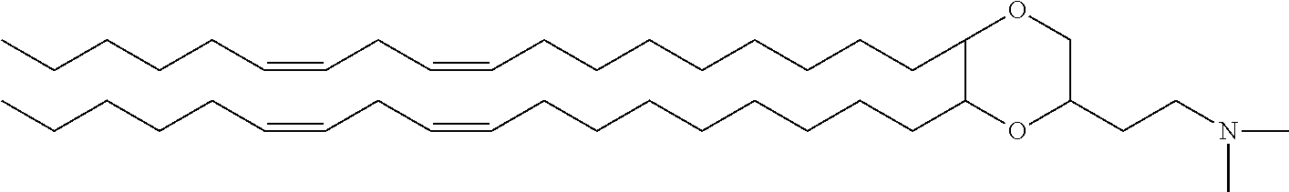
C1(CCCCCCCCC=CCC=CCCCCC)C(CCCCCCCCC=CCC=CCCCCC)OC(CCN(C)C)CO1
